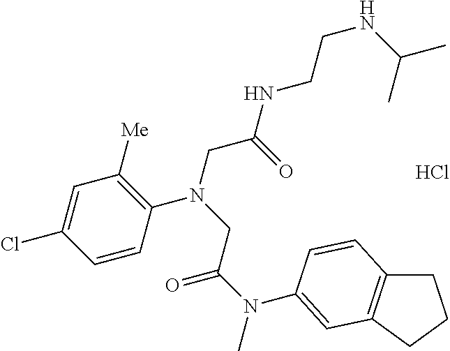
Cl.C1=CC(Cl)=CC([Me])=C1N(CC(NCCNC(C)C)=O)CC(N(C)C1=CC2=C(CCC2)C=C1)=O
